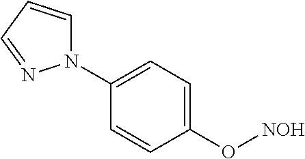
C1(O[NOH])=CC=C(N2C=CC=N2)C=C1
